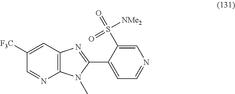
C12=C(C=C([F3C])C=N1)N=C(C1=CC=NC=C1S(=O)(=O)[NMe2])N2C
